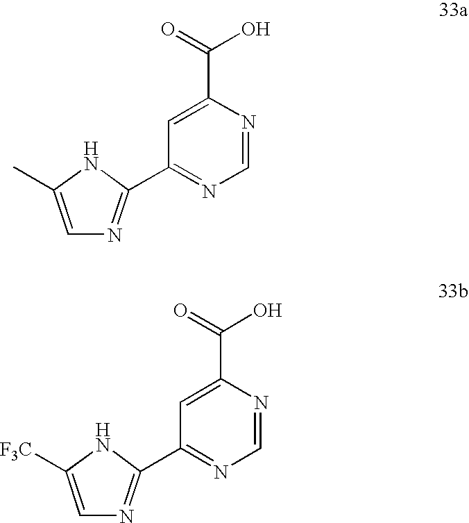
C1=NC(C(=O)O)=CC(C2=NC=C(C)N2)=N1.C1=NC(C(=O)O)=CC(C2=NC=C([F3C])N2)=N1
